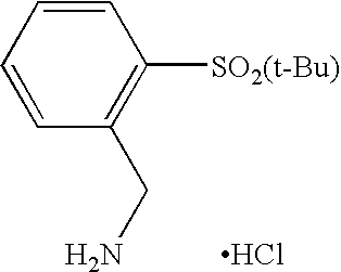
C1=CC=CC(CN)=C1[SO2(t-Bu)].Cl
